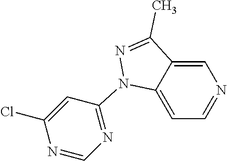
C1=C2C(=CC=N1)N(C1=NC=NC(Cl)=C1)N=C2C
